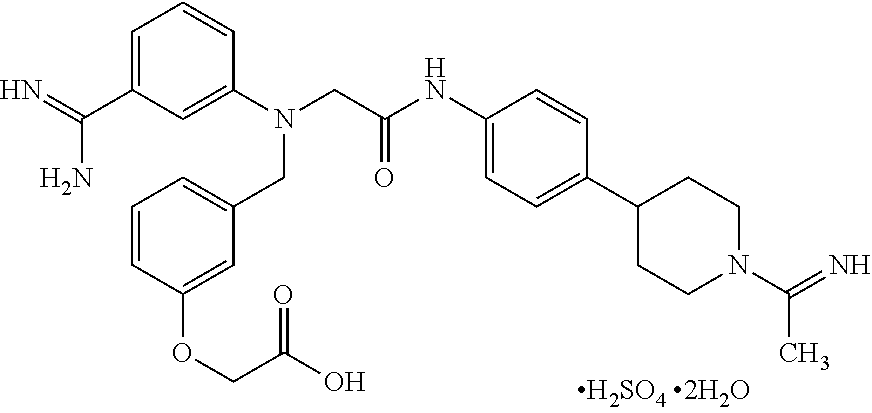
[H2SO4].C1=C(C(=N)N)C=C(N(CC(NC2=CC=C(C3CCN(C(=N)C)CC3)C=C2)=O)CC2=CC=CC(OCC(O)=O)=C2)C=C1
